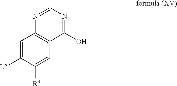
C1=NC2=C(C(O)=N1)C=C([R3])C([L])=C2
